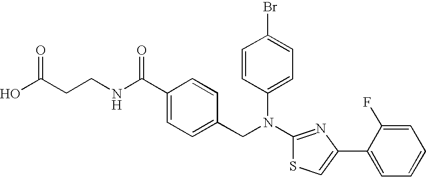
C1(C(NCCC(O)=O)=O)=CC=C(CN(C2=NC(C3=CC=CC=C3F)=CS2)C2=CC=C(Br)C=C2)C=C1
